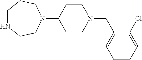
N1CCCN(C2CCN(CC3=CC=CC=C3Cl)CC2)CC1
